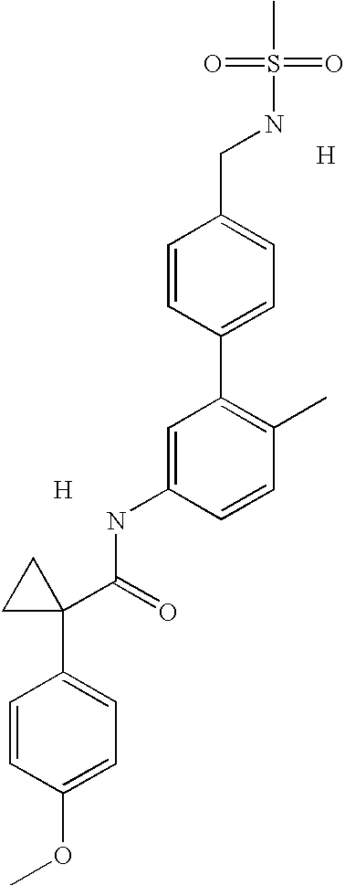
C1=C(NC(C2(C3=CC=C(OC)C=C3)CC2)=O)C=CC(C)=C1C1=CC=C(CNS(=O)(=O)C)C=C1.[H].[H]
